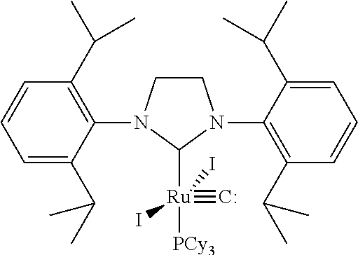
C1CN(C2=C(C(C)C)C=CC=C2C(C)C)C([Ru](I)([PCy3])(I)#[C:])N1C1=C(C(C)C)C=CC=C1C(C)C
